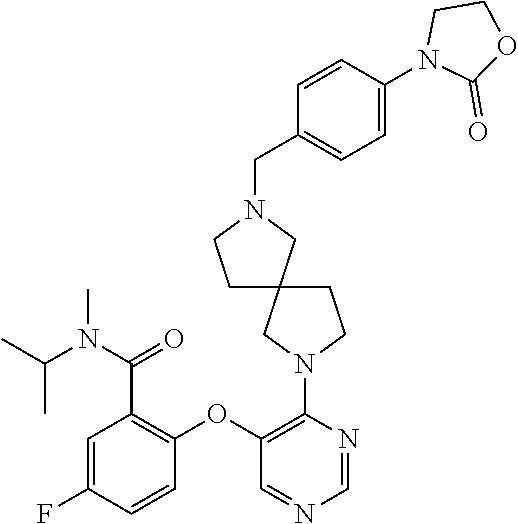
C1(OC2=C(C(N(C(C)C)C)=O)C=C(F)C=C2)=C(N2CC3(CC2)CCN(CC2=CC=C(N4CCOC4=O)C=C2)C3)N=CN=C1
